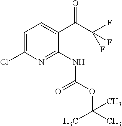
C1=C(Cl)N=C(NC(OC(C)(C)C)=O)C(C(C(F)(F)F)=O)=C1
